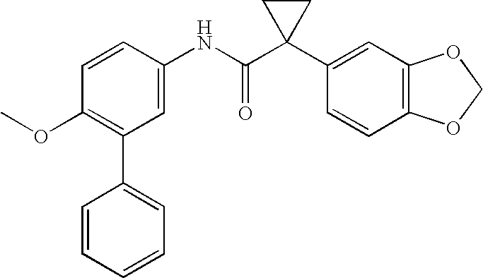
C1=CC(NC(C2(C3=CC4=C(C=C3)OCO4)CC2)=O)=CC(C2=CC=CC=C2)=C1OC
